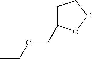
C1C(COCC)OCC1
